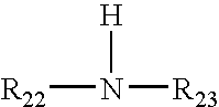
[R22]N([H])[R23]
